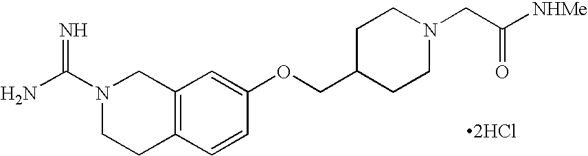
N1(C(N)=N)CCC2=C(C1)C=C(OCC1CCN(CC([NHMe])=O)CC1)C=C2.[2HCl]
